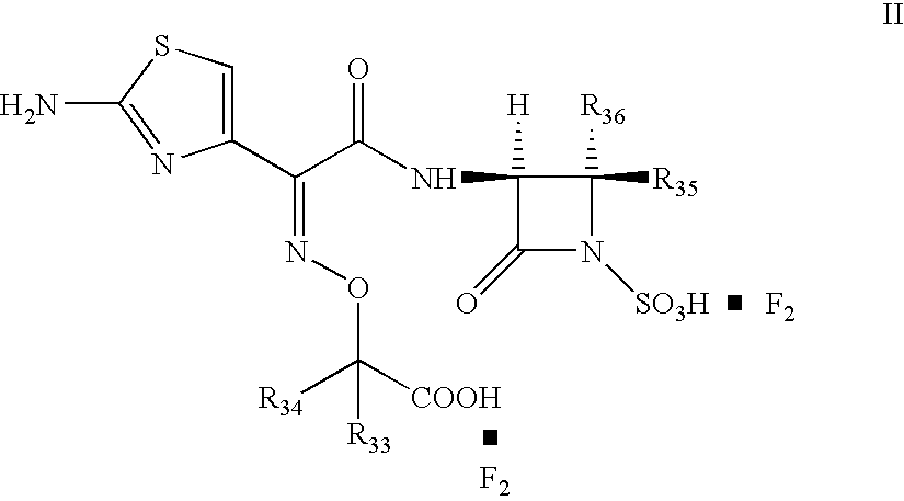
[F2].C1(C(=NOC([R34])([COOH])[R33])C(=O)NC2([H])C(=O)N([SO3H])C2([R36])[R35])=CSC(N)=N1.[F2]
